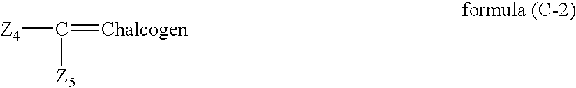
[Z4]C(=[Chalcogen])[Z5]
